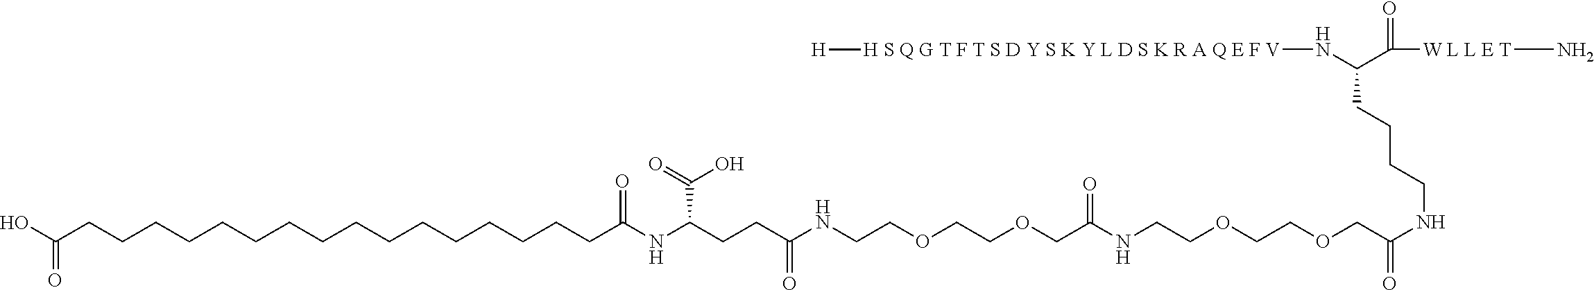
C(COCCOCCNC(CCC(NC(CCCCCCCCCCCCCCCCC(O)=O)=O)C(O)=O)=O)(=O)NCCOCCOCC(=O)NCCCCC(N[H S Q G T F T S D Y S K Y L D S K R A Q E F V][H])C(=O)[W L L E T]N
